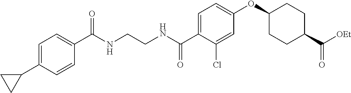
C1=C(C(NCCNC(C2=CC=C(C3CC3)C=C2)=O)=O)C(Cl)=CC(OC2CCC(C([OEt])=O)CC2)=C1
